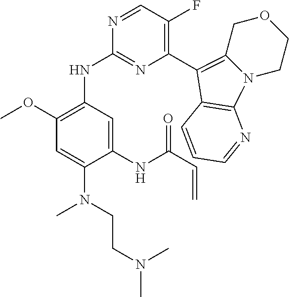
N12CCOCC1=C(C1=C(F)C=NC(NC3=C(OC)C=C(N(CCN(C)C)C)C(NC(C=C)=O)=C3)=N1)C1=C2N=CC=C1
